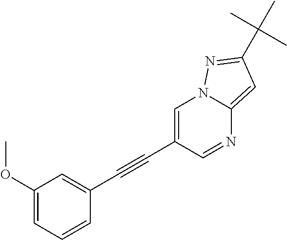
C1=C(C#CC2=CC(OC)=CC=C2)C=NC2=CC(C(C)(C)C)=NN12
